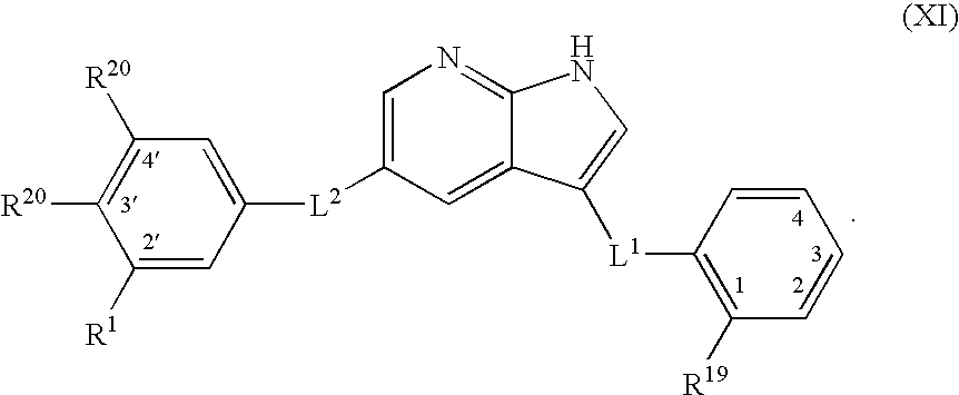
C1([R1])=CC([L2]C2=CN=C3C(=C2)C([L1]C2=C([R19])C=CC=C2)=CN3)=CC([R20])=C1[R20]
